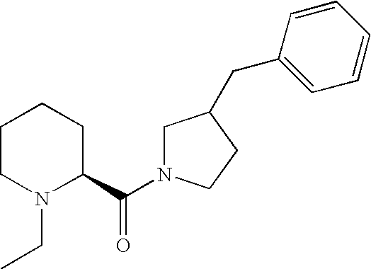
C1CN(CC)C(C(N2CC(CC3=CC=CC=C3)CC2)=O)CC1
